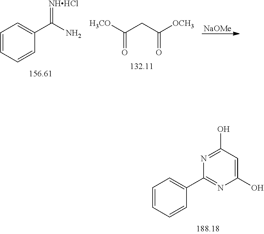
C(CC([OCH3])=O)([H3CO])=O.[NaOMe].C1=CC=CC(C(N)=[NHHCl])=C1.C1=CC=CC(C2=NC(O)=CC(O)=N2)=C1
